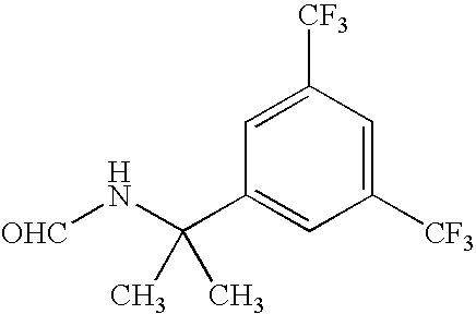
C1([CF3])=CC([CF3])=CC(C(N[OHC])(C)C)=C1
